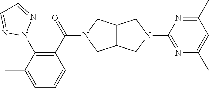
C12C(CN(C(C3=C(N4N=CC=N4)C(C)=CC=C3)=O)C1)CN(C1=NC(C)=CC(C)=N1)C2
